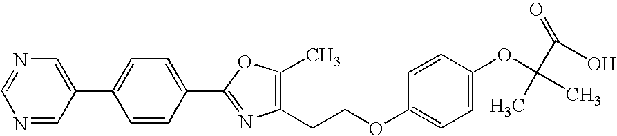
C(C)(C)(OC1=CC=C(OCCC2=C(C)OC(C3=CC=C(C4=CN=CN=C4)C=C3)=N2)C=C1)C(=O)O
